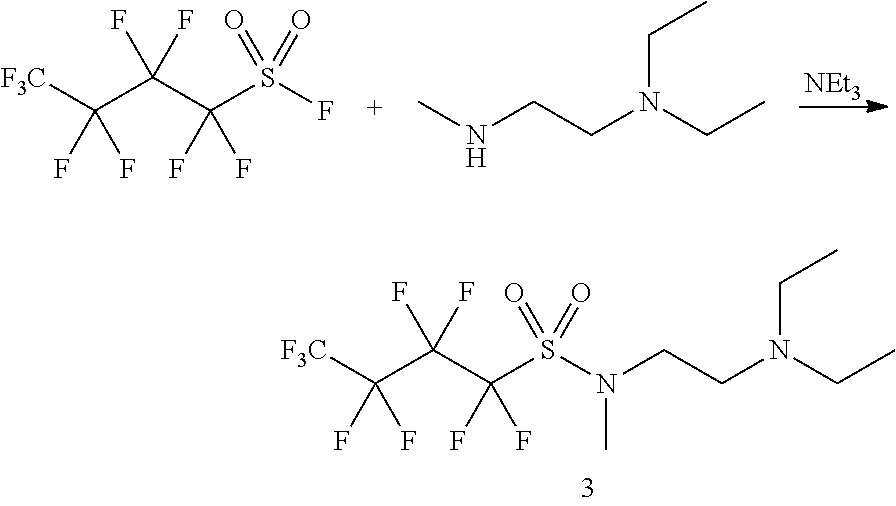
[NEt3].C(F)(F)(C([F3C])(F)F)C(F)(F)S(=O)(=O)F.CNCCN(CC)CC.C(F)(F)(C([F3C])(F)F)C(F)(F)S(=O)(=O)N(C)CCN(CC)CC
